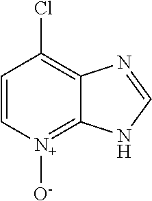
C1=C[N+]([O-])=C2C(=C1Cl)N=CN2
